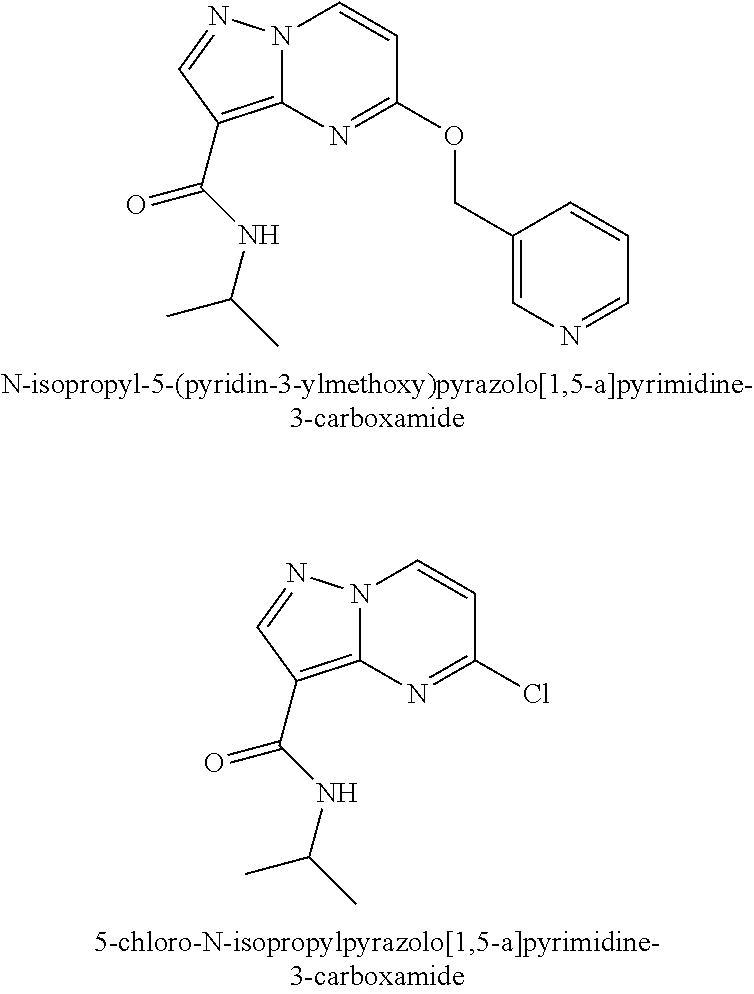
N12C(=C(C(NC(C)C)=O)C=N1)N=C(OCC1=CN=CC=C1)C=C2.N12C(=C(C(NC(C)C)=O)C=N1)N=C(Cl)C=C2
